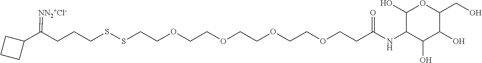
C1(C(CCCSSCCOCCOCCOCCOCCC(NC2C(O)C(O)C(CO)OC2O)=O)=[NN2+Cl-])CCC1
